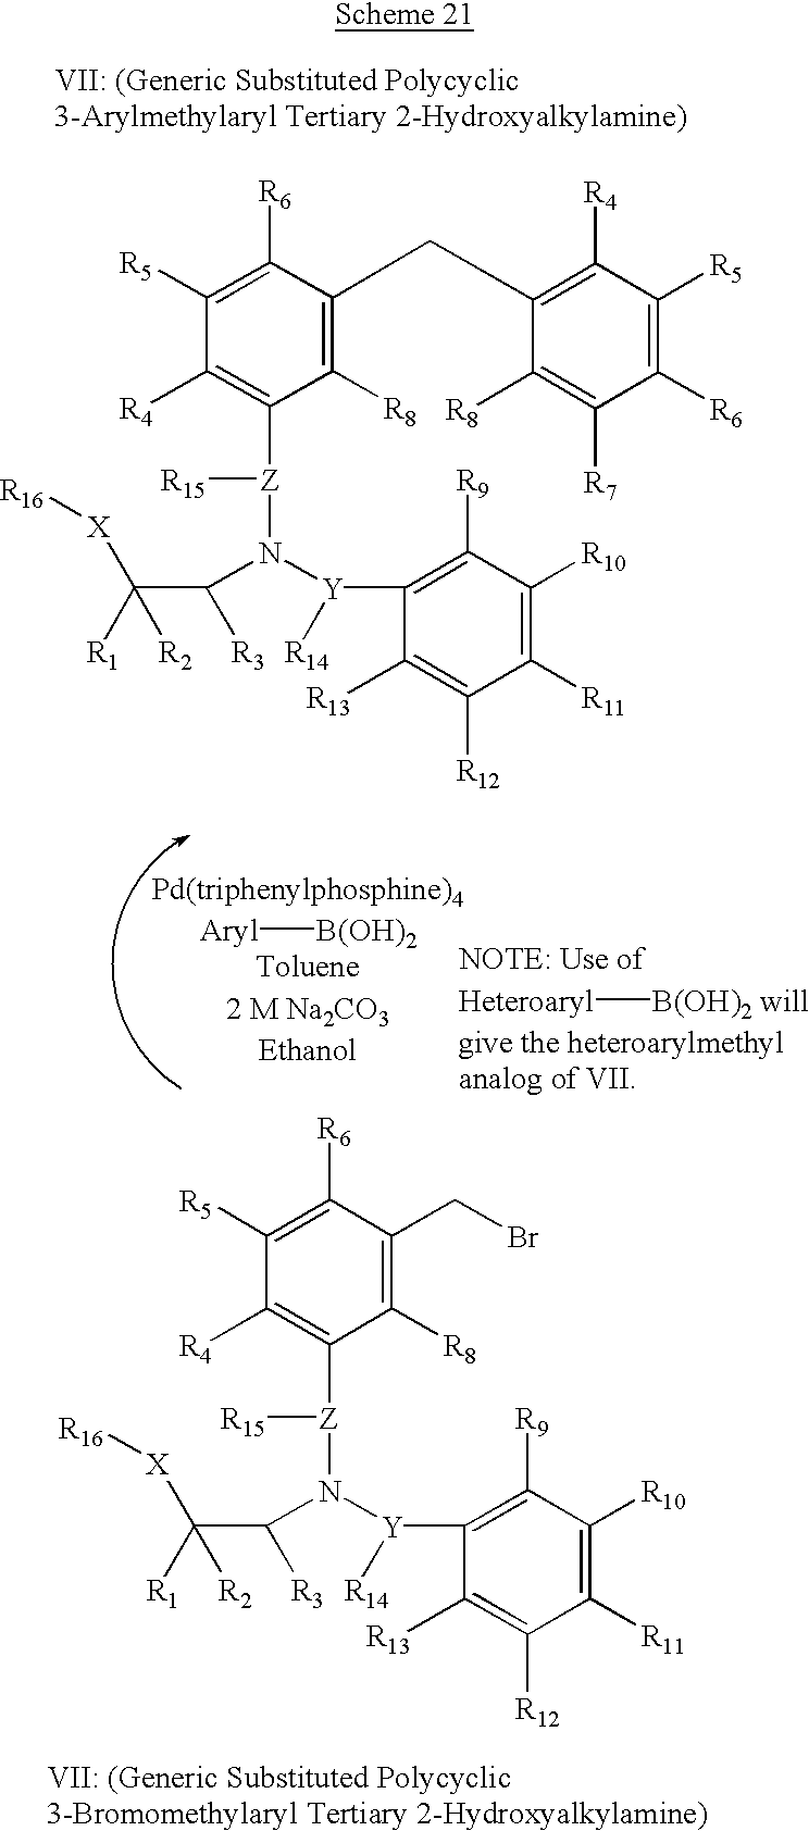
C1([R5])=C([R6])C(CC2=C([R4])C([R5])=C([R6])C([R7])=C2[R8])=C([R8])C([Z]([R15])N([Y](C2=C([R9])C([R10])=C([R11])C([R12])=C2[R13])[R14])C([R3])C([R2])([R1])[X][R16])=C1[R4].[Aryl][B(OH)2].[Heteroaryl][B(OH)2].C1([R5])=C([R6])C(CBr)=C([R8])C([Z]([R15])N([Y](C2=C([R9])C([R10])=C([R11])C([R12])=C2[R13])[R14])C([R3])C([R2])([R1])[X][R16])=C1[R4]
